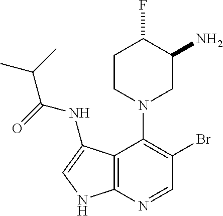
C12=C(N=CC(Br)=C1N1CC(N)C(F)CC1)NC=C2NC(=O)C(C)C
